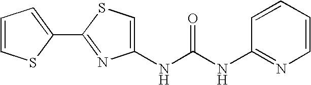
C1(NC(NC2=NC=CC=C2)=O)=CSC(C2=CC=CS2)=N1
